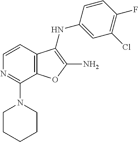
C1(N2CCCCC2)=NC=CC2=C1OC(N)=C2NC1=CC(Cl)=C(F)C=C1
